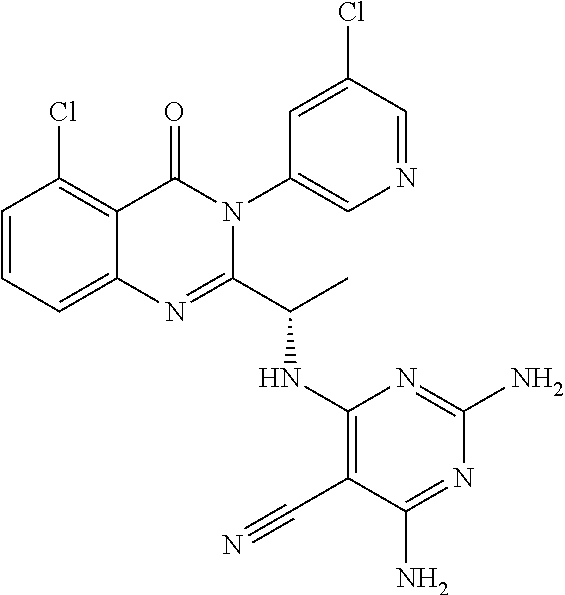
C1=CC=C2C(=C1Cl)C(=O)N(C1=CN=CC(Cl)=C1)C(C(C)NC1=C(C#N)C(N)=NC(N)=N1)=N2
